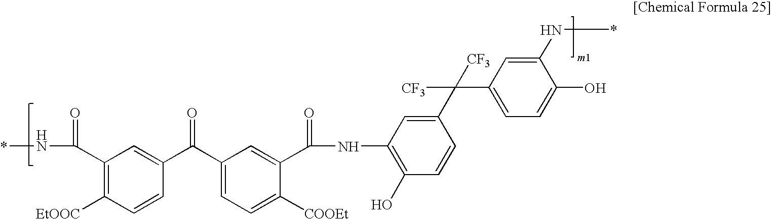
*NC1=CC(C(C2=CC(NC(=O)C3=CC(C(C4=CC(C(N*)=O)=C([EtOOC])C=C4)=O)=CC=C3[COOEt])=C(O)C=C2)([CF3])[CF3])=CC=C1O
